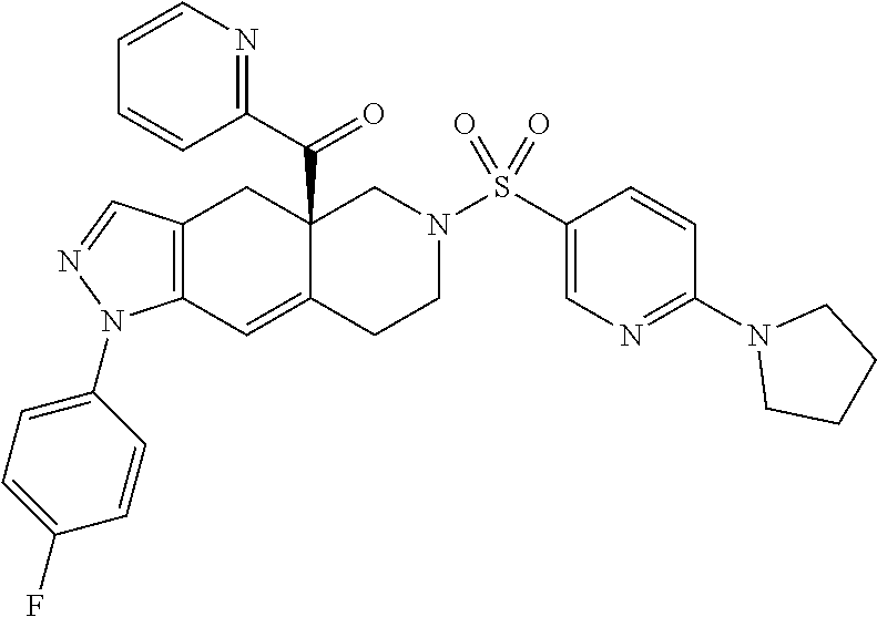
C12=C(C=C3C(C(C4=NC=CC=C4)=O)(C1)CN(S(C1=CN=C(N4CCCC4)C=C1)(=O)=O)CC3)N(C1=CC=C(F)C=C1)N=C2
